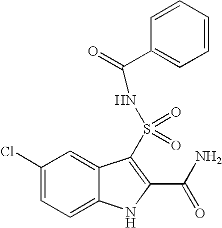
C1(Cl)=CC=C2C(=C1)C(S(=O)(=O)NC(C1=CC=CC=C1)=O)=C(C(N)=O)N2
